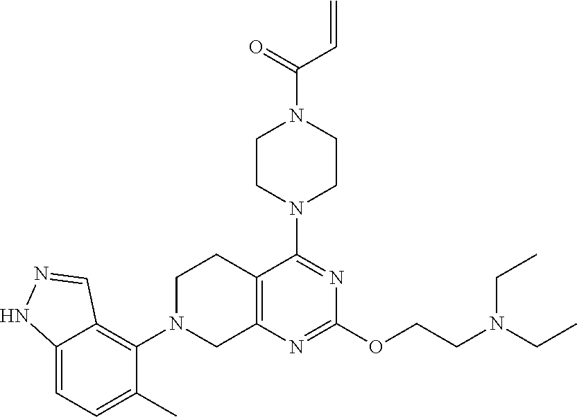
C12=C(N=C(OCCN(CC)CC)N=C1N1CCN(C(=O)C=C)CC1)CN(C1=C3C(=CC=C1C)NN=C3)CC2
